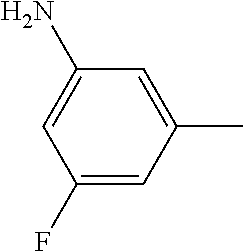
C1(F)=CC(C)=CC(N)=C1
